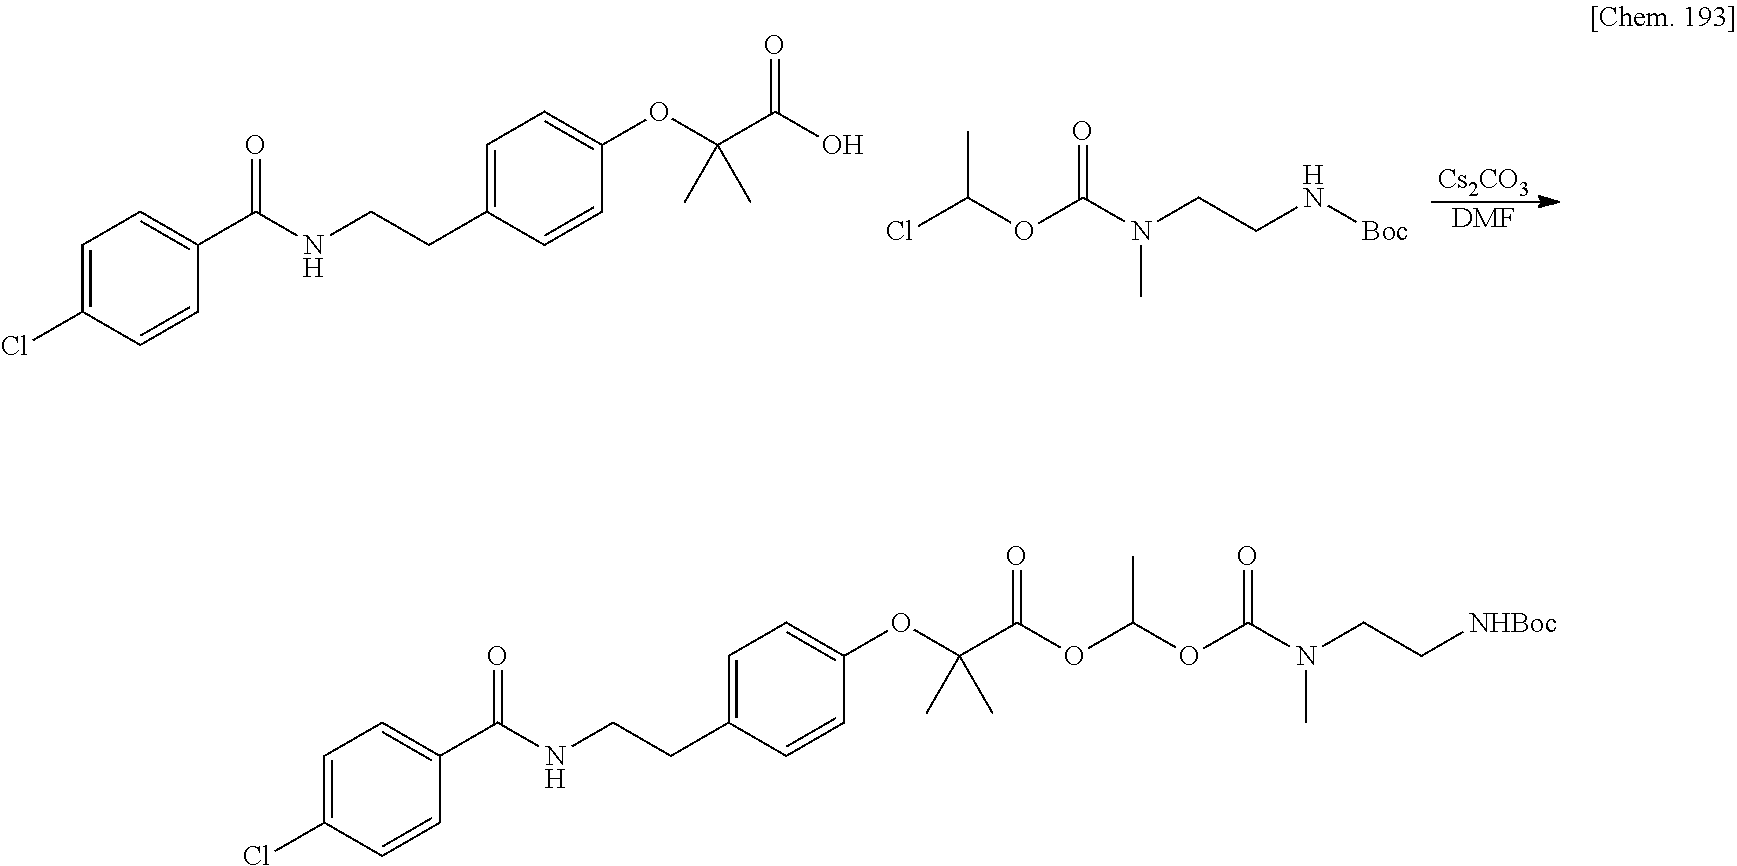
[Cs2CO3].[DMF].OC(C(C)(C)OC1=CC=C(CCNC(C2=CC=C(Cl)C=C2)=O)C=C1)=O.ClC(OC(N(CCN[Boc])C)=O)C.CC(C)(OC1=CC=C(CCNC(C2=CC=C(Cl)C=C2)=O)C=C1)C(=O)OC(OC(N(CC[NHBoc])C)=O)C
